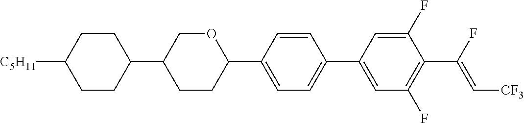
C1CC(C2CCC(C3=CC=C(C4=CC(F)=C(C(F)=C[CF3])C(F)=C4)C=C3)OC2)CCC1[C5H11]
